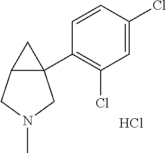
C1=CC(Cl)=CC(Cl)=C1C12C(C1)CN(C)C2.Cl
